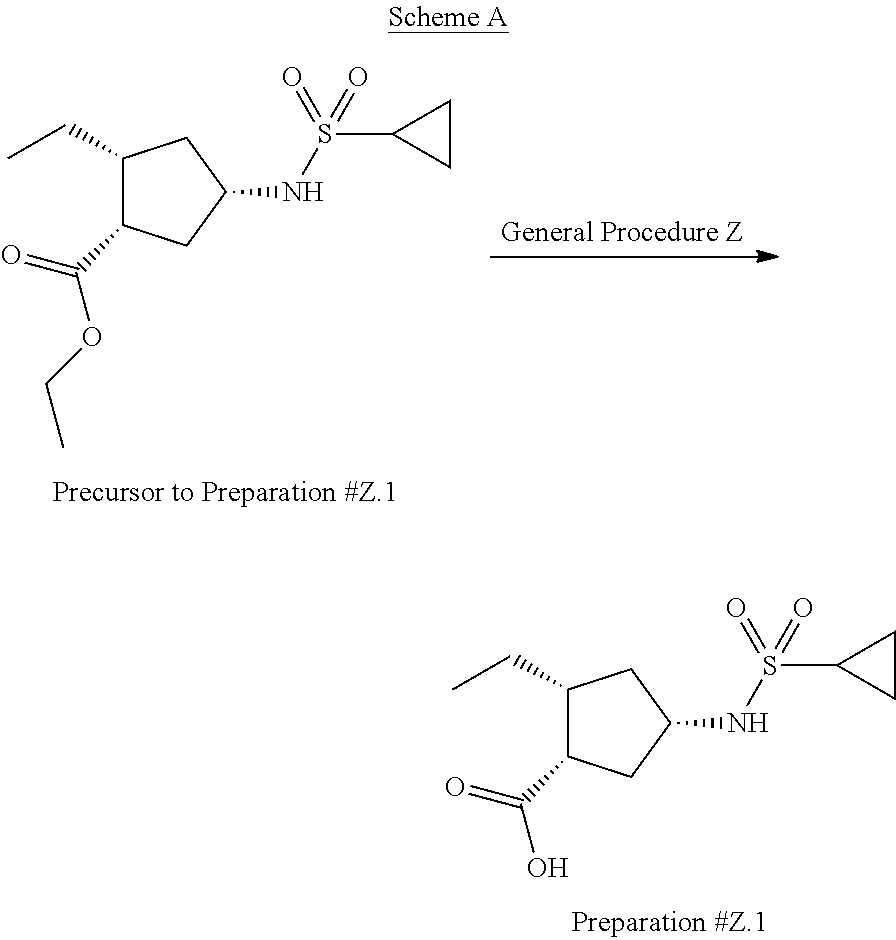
C1(CC)C(C(=O)O)CC(NS(C2CC2)(=O)=O)C1.C1(CC)C(C(=O)OCC)CC(NS(C2CC2)(=O)=O)C1
